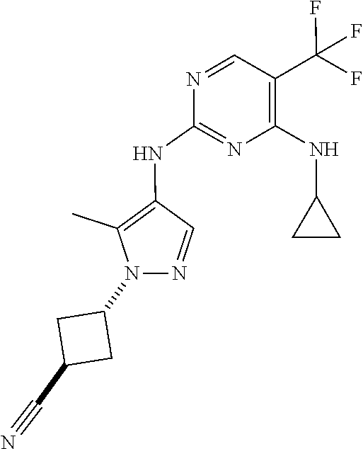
N1=CC(C(F)(F)F)=C(NC2CC2)N=C1NC1=C(C)N(C2CC(C#N)C2)N=C1
